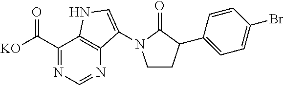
C1(C([KO])=O)=NC=NC2=C1NC=C2N1CCC(C2=CC=C(Br)C=C2)C1=O
